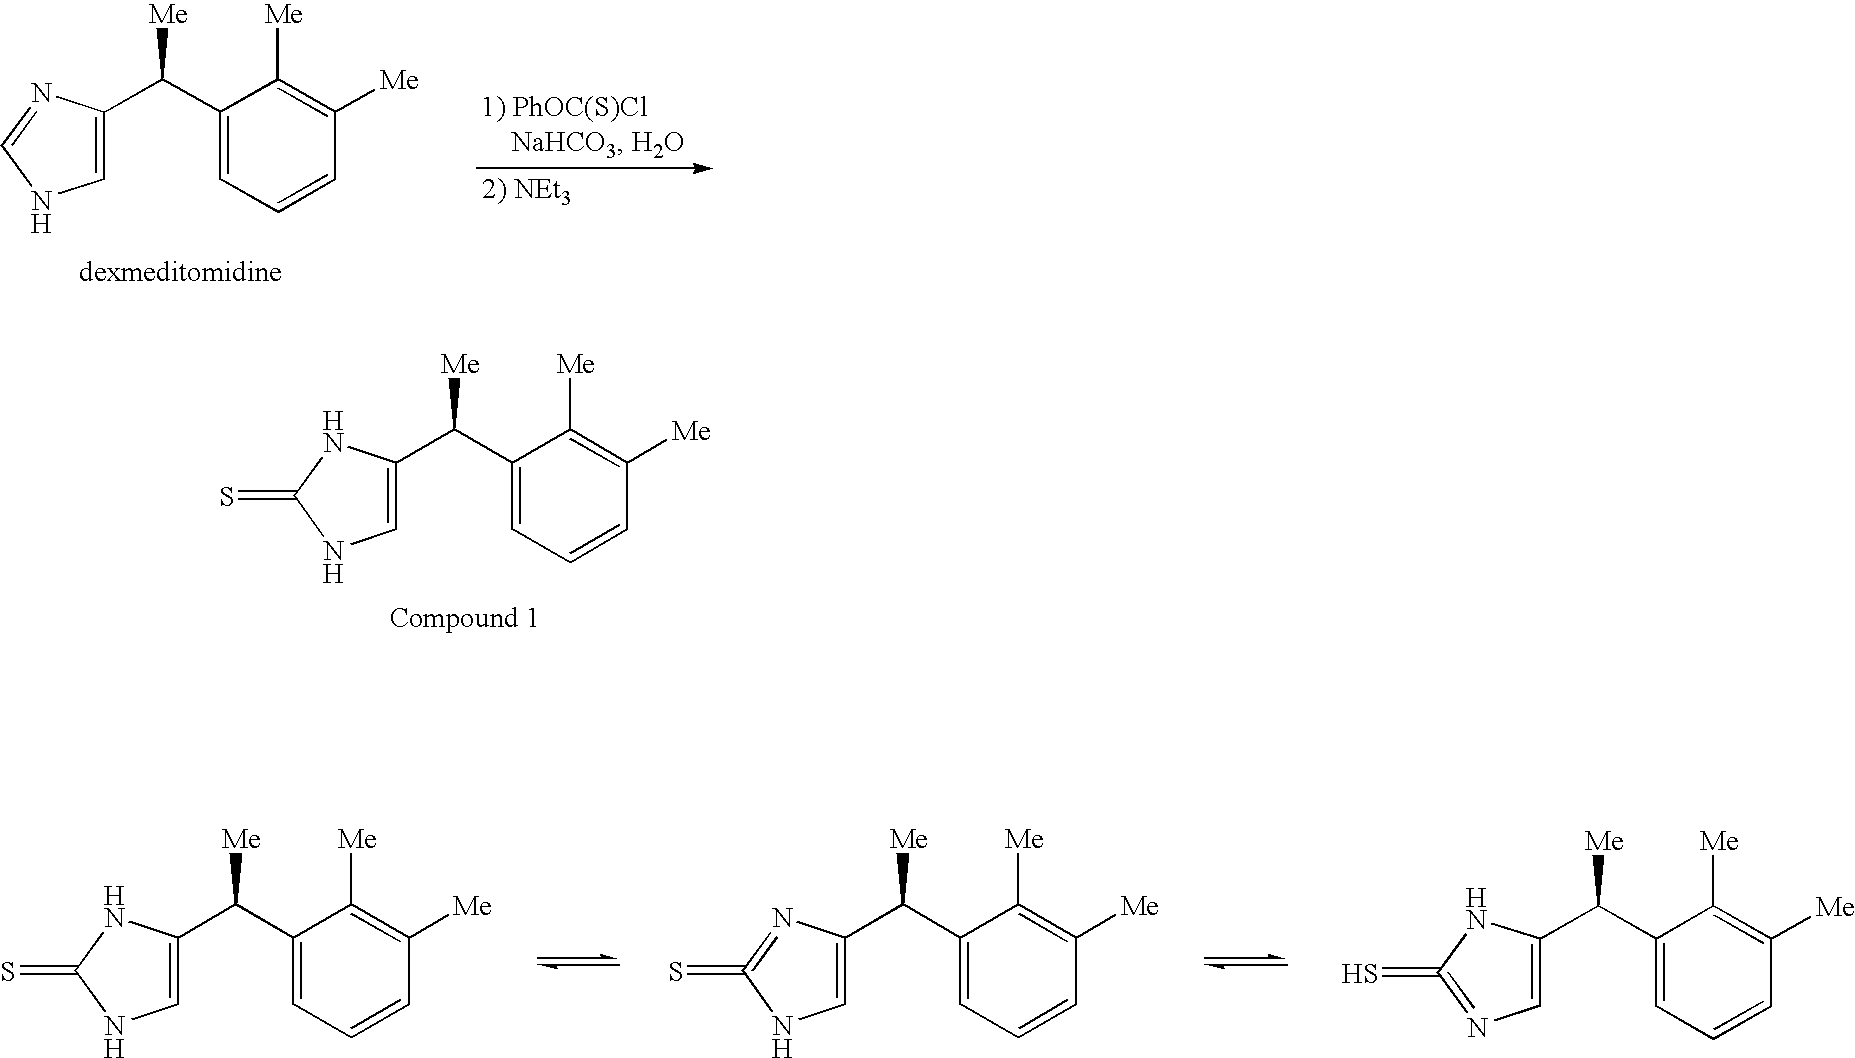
C1=C(C([Me])C2=CC=CC([Me])=C2[Me])N=CN1.C1=C(C([Me])C2=CC=CC([Me])=C2[Me])NC(=S)N1.C1=C(C([Me])C2=CC=CC([Me])=C2[Me])NC(=S)N1.C1=C(C([Me])C2=CC=CC([Me])=C2[Me])N=C(=S)N1.C1=C(C([Me])C2=CC=CC([Me])=C2[Me])NC(=S)=N1
